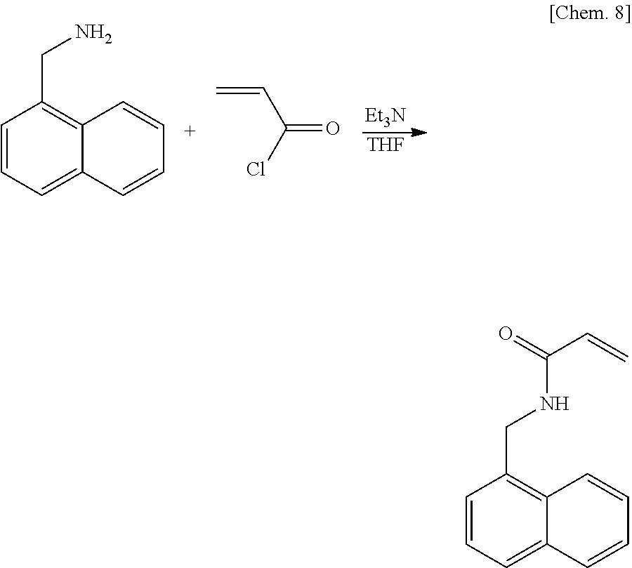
[Et3N].[THF].C1=CC=C2C(=C1CN)C=CC=C2.C=CC(Cl)=O.C12=C(CNC(C=C)=O)C=CC=C1C=CC=C2
